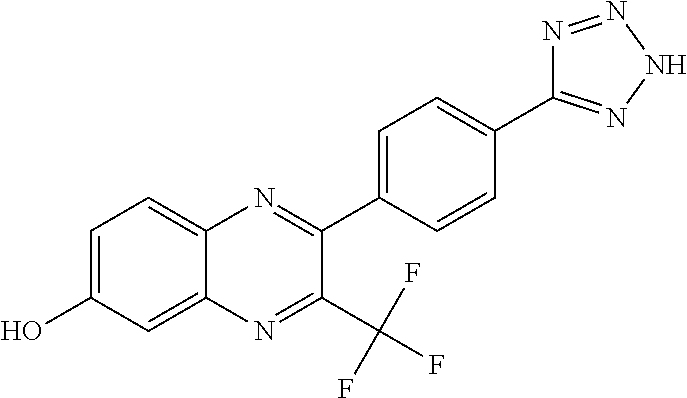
C12=CC=C(O)C=C1N=C(C(F)(F)F)C(C1=CC=C(C3=NNN=N3)C=C1)=N2
